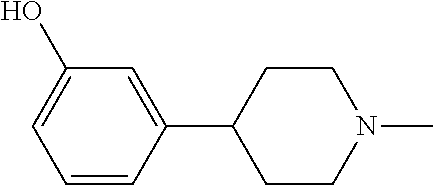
C1CN(C)CCC1C1=CC(O)=CC=C1
